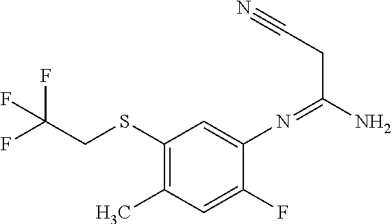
N(C1=CC(SCC(F)(F)F)=C(C)C=C1F)=C(CC#N)N
